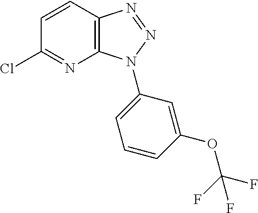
C1=CC2=C(N=C1Cl)N(C1=CC=CC(OC(F)(F)F)=C1)N=N2
